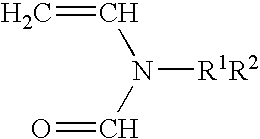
C=CN(C=O)[R1R2]
